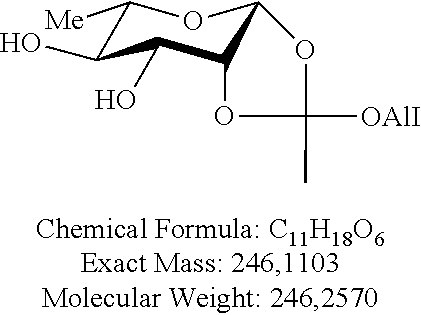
C1([Me])C(O)C(O)C2C(O1)OC([OAlI])(C)O2
